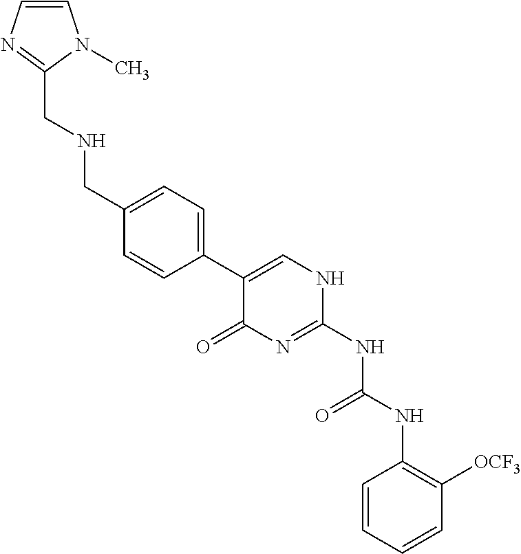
C1(CNCC2=CC=C(C3=CNC(NC(=O)NC4=C([OCF3])C=CC=C4)=NC3=O)C=C2)=NC=CN1C
